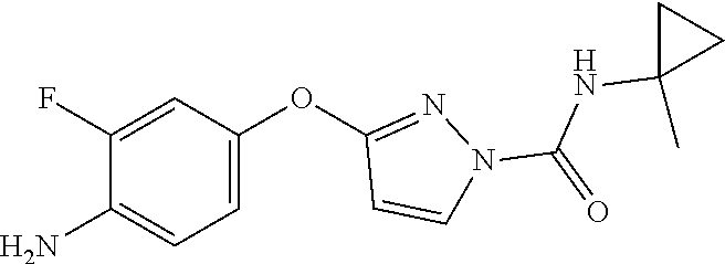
C1(F)=CC(OC2=NN(C(NC3(C)CC3)=O)C=C2)=CC=C1N
